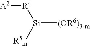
[(OR6)3-m][Si]([R4][A2])[R5m]
